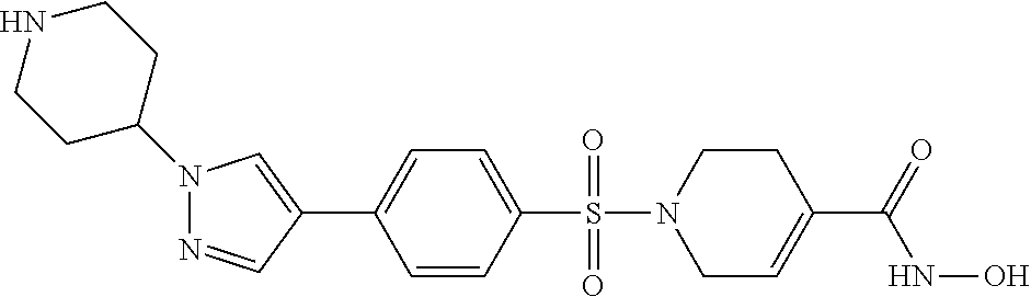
C1=CC(S(=O)(=O)N2CC=C(C(=O)NO)CC2)=CC=C1C1=CN(C2CCNCC2)N=C1
